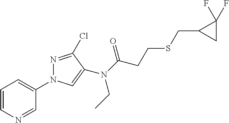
C1=CN=CC(N2N=C(Cl)C(N(C(CCSCC3CC3(F)F)=O)CC)=C2)=C1
